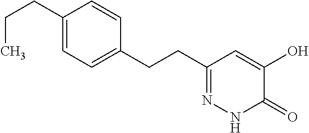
C1(CCC2=NNC(=O)C(O)=C2)=CC=C(CCC)C=C1
